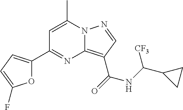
C1=C(C)N2C(=C(C(=O)NC(C3CC3)[CF3])C=N2)N=C1C1=CC=C(F)O1
